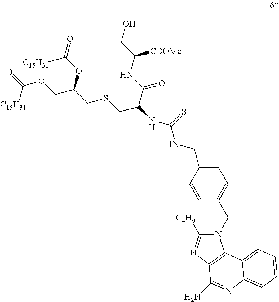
O=C(OCC(CSCC(NC(=S)NCC1=CC=C(CN2C([C4H9])=NC3=C2C2=CC=CC=C2N=C3N)C=C1)C(=O)NC([COOMe])CO)OC(=O)[C15H31])[C15H31]
